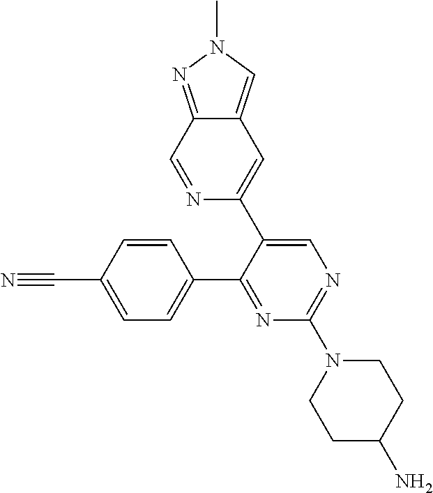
N1=C(N2CCC(N)CC2)N=C(C2=CC=C(C#N)C=C2)C(C2=CC3=CN(C)N=C3C=N2)=C1
